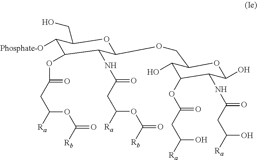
C1([Phosphate-O])C(OC(CC([Ra])OC([Rb])=O)=O)C(NC(CC([Ra])OC([Rb])=O)=O)C(OCC2C(O)C(OC(CC([Ra])O)=O)C(NC(CC([Ra])O)=O)C(O)O2)OC1CO
